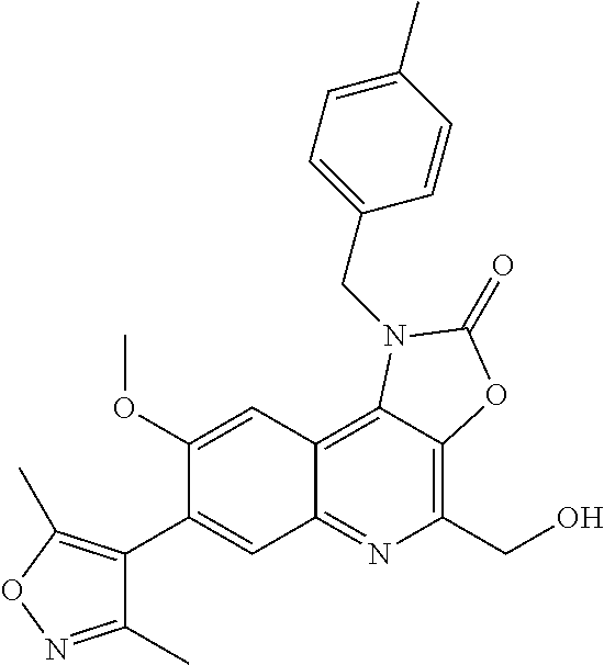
C1(OC)=CC2=C3C(=C(CO)N=C2C=C1C1=C(C)ON=C1C)OC(=O)N3CC1=CC=C(C)C=C1
